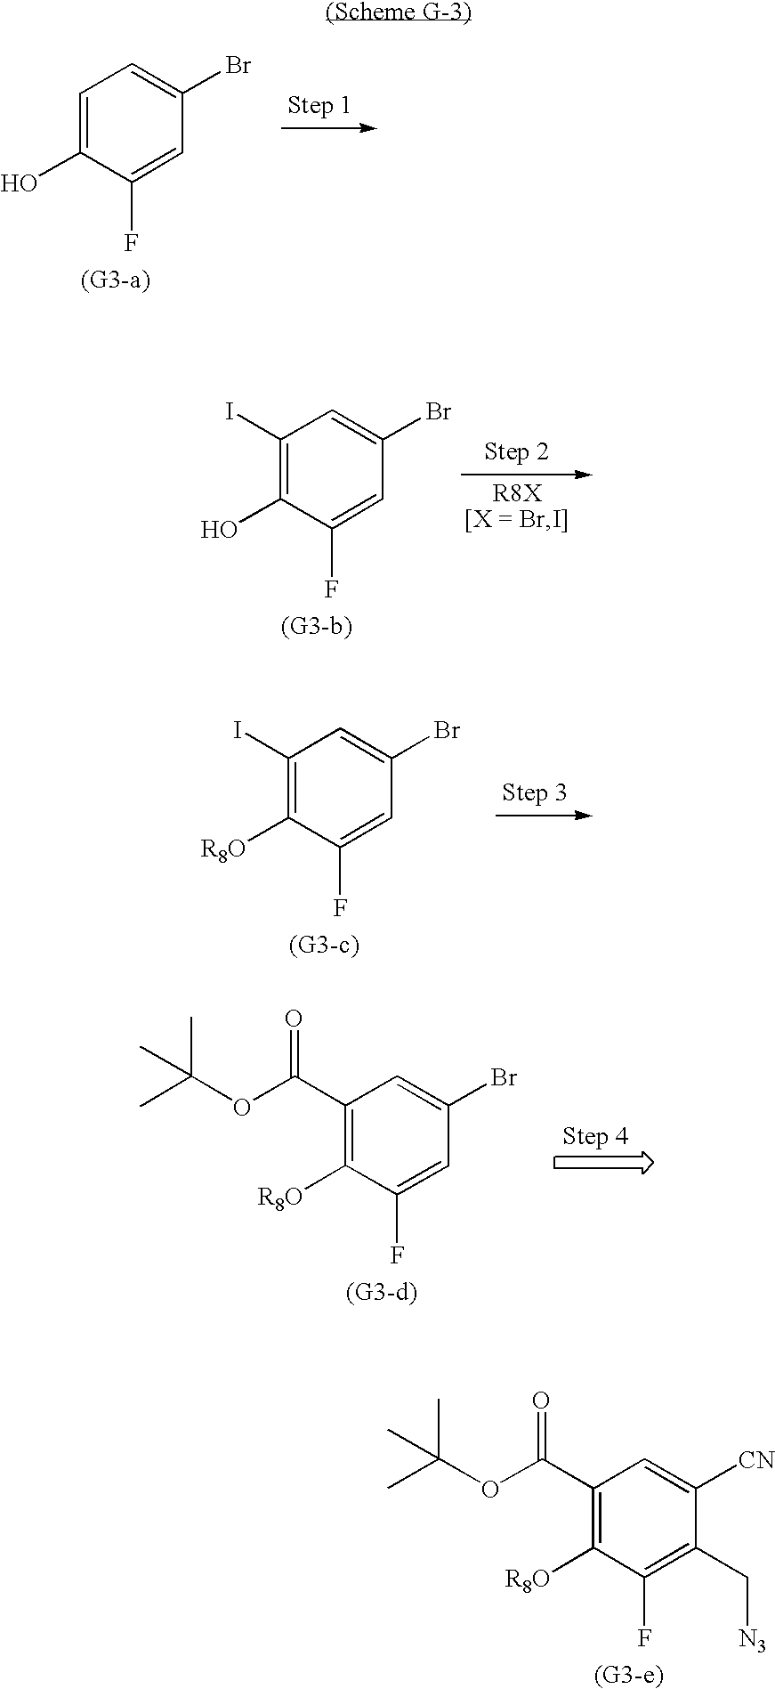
C1=C(O)C(F)=CC(Br)=C1.C1(I)=C(O)C(F)=CC(Br)=C1.C1(I)=C([R8O])C(F)=CC(Br)=C1.C1(C(OC(C)(C)C)=O)=C([R8O])C(F)=CC(Br)=C1.C1(C(OC(C)(C)C)=O)=C([R8O])C(F)=C(C[N3])C([CN])=C1
